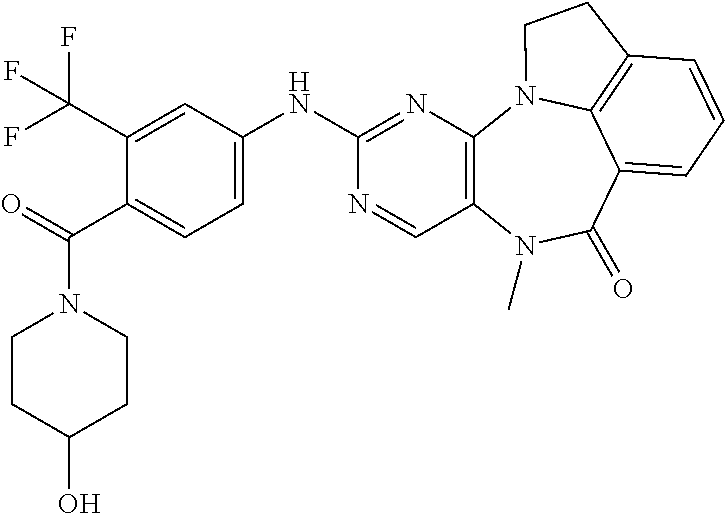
C1CC(O)CCN1C(=O)C1=CC=C(NC2=NC3=C(C=N2)N(C)C(=O)C2=CC=CC4=C2N3CC4)C=C1C(F)(F)F
